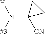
C1(N([#3])[H])([CN])CC1
